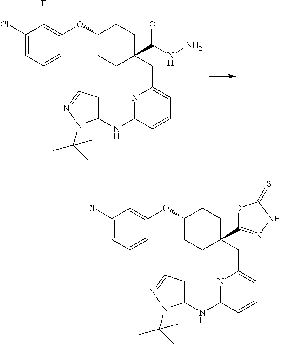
C1(OC2=C(F)C(Cl)=CC=C2)CCC(C2=NNC(=S)O2)(CC2=CC=CC(NC3=CC=NN3C(C)(C)C)=N2)CC1.C1(OC2=C(F)C(Cl)=CC=C2)CCC(C(=O)NN)(CC2=CC=CC(NC3=CC=NN3C(C)(C)C)=N2)CC1
